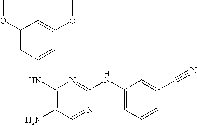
C1(OC)=CC(NC2=C(N)C=NC(NC3=CC=CC(C#N)=C3)=N2)=CC(OC)=C1
